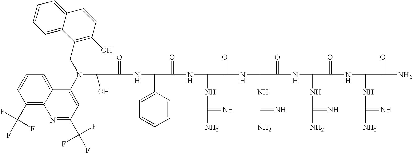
C(=O)(NC(C1=CC=CC=C1)C(=O)NC(NC(N)=N)C(=O)NC(NC(N)=N)C(=O)NC(NC(N)=N)C(=O)NC(NC(N)=N)C(=O)N)C(O)N(C1=CC(C(F)(F)F)=NC2=C(C(F)(F)F)C=CC=C12)CC1=C(O)C=CC2=CC=CC=C12
